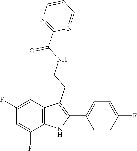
C1=CN=C(C(NCCC2=C(C3=CC=C(F)C=C3)NC3=C2C=C(F)C=C3F)=O)N=C1
